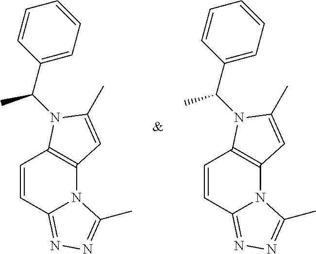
C12=C(N(C(C3=CC=CC=C3)C)C(C)=C1)C=CC1=NN=C(C)N21.C12=C(N(C(C3=CC=CC=C3)C)C(C)=C1)C=CC1=NN=C(C)N21
